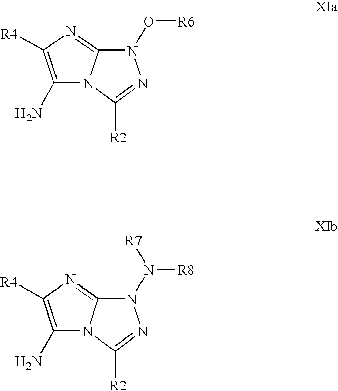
N1(O[R6])C2=NC([R4])=C(N)N2C([R2])=N1.N1(N([R8])[R7])C2=NC([R4])=C(N)N2C([R2])=N1
